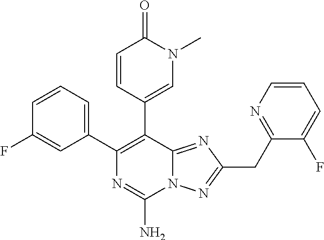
C1=CC=C(C2=C(C3=CN(C)C(=O)C=C3)C3=NC(CC4=NC=CC=C4F)=NN3C(N)=N2)C=C1F
